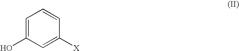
C1=C(O)C=C([X])C=C1
